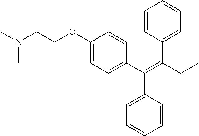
N(C)(CCOC1=CC=C(C(C2=CC=CC=C2)=C(C2=CC=CC=C2)CC)C=C1)C
